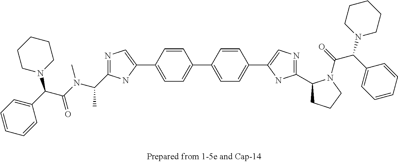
C1=CC=C(C(C(N(C(C)C2=NC=C(C3=CC=C(C4=CC=C(C5=CN=C(C6CCCN6C(C(N6CCCCC6)C6=CC=CC=C6)=O)N5)C=C4)C=C3)N2)C)=O)N2CCCCC2)C=C1
